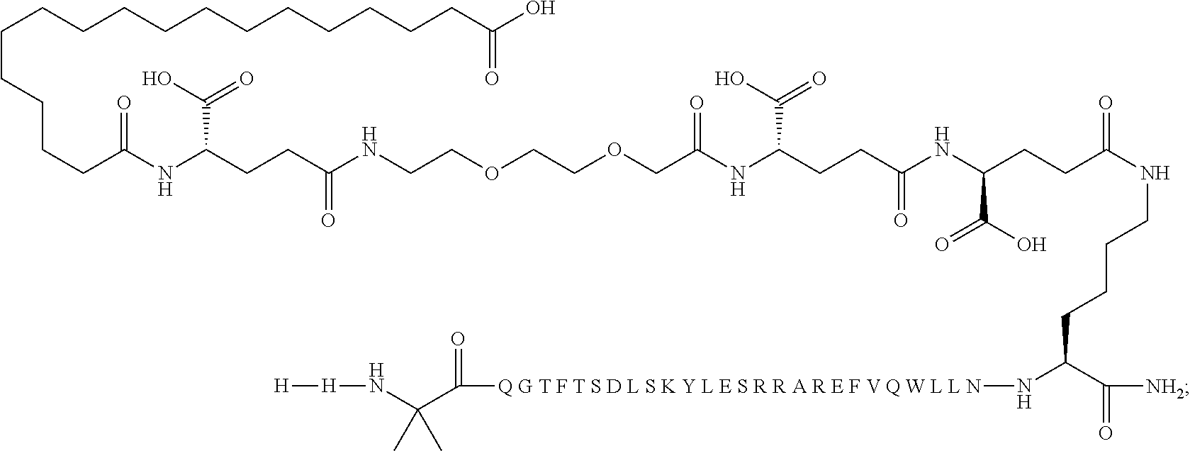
[H][H]NC(C(=O)[Q G T F T S D L S K Y L E S R R A R E F V Q W L L N]NC(CCCCNC(=O)CCC(NC(CCC(NC(COCCOCCNC(CCC(NC(CCCCCCCCCCCCCCCCC(O)=O)=O)C(O)=O)=O)=O)C(O)=O)=O)C(O)=O)C([NH2])=O)(C)C
